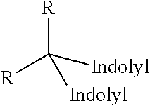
[R]C([Indolyl])([R])[Indolyl]
